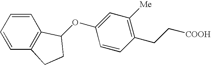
C1=CC=CC2=C1C(OC1=CC([Me])=C(CC[COOH])C=C1)CC2
